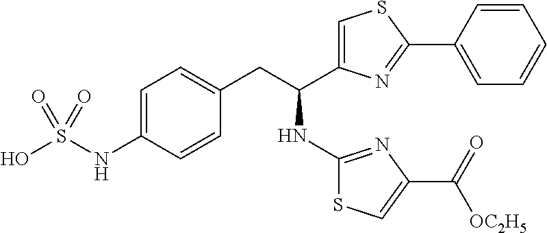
C1(CC(C2=CSC(C3=CC=CC=C3)=N2)NC2=NC(C([OC2H5])=O)=CS2)=CC=C(NS(O)(=O)=O)C=C1
